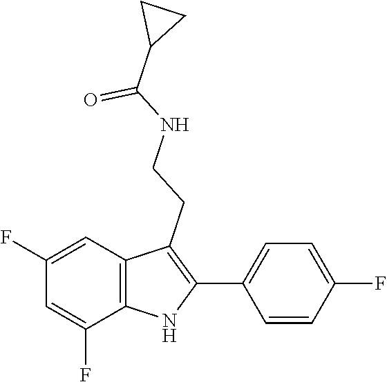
O=C(C1CC1)NCCC1=C(C2=CC=C(F)C=C2)NC2=C1C=C(F)C=C2F
